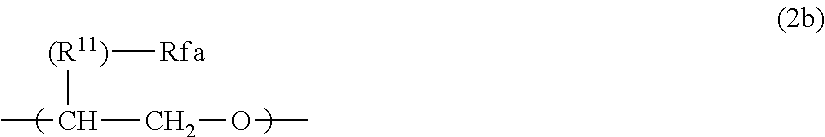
[(R11)]([Rfa])C(COC)C
